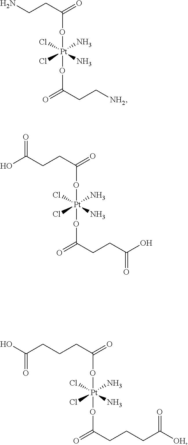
O([Pt](OC(CCN)=O)(N)(N)(Cl)Cl)C(=O)CCN.O([Pt](OC(CCC(=O)O)=O)(N)(N)(Cl)Cl)C(=O)CCC(O)=O.O([Pt](OC(CCCC(=O)O)=O)(N)(N)(Cl)Cl)C(=O)CCCC(=O)[OH]
